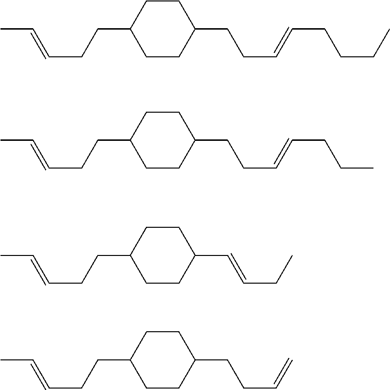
C1CC(CCC=CCCCC)CCC1CCC=CC.C1CC(CCC=CCCC)CCC1CCC=CC.C1CC(C=CCC)CCC1CCC=CC.C1CC(CCC=C)CCC1CCC=CC
